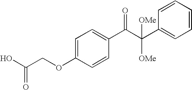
C(O)(COC1=CC=C(C(C(C2=CC=CC=C2)([OMe])[OMe])=O)C=C1)=O
